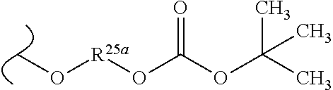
CO[R25a]OC(=O)OC(C)(C)C
